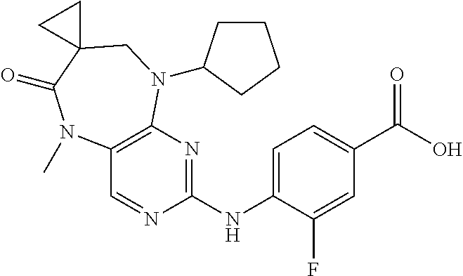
C1(NC2=NC3=C(C=N2)N(C)C(=O)C2(CN3C3CCCC3)CC2)=CC=C(C(O)=O)C=C1F
